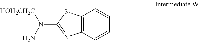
C12=C(C=CC=C1)N=C(N([HOH2CH2C])N)S2
